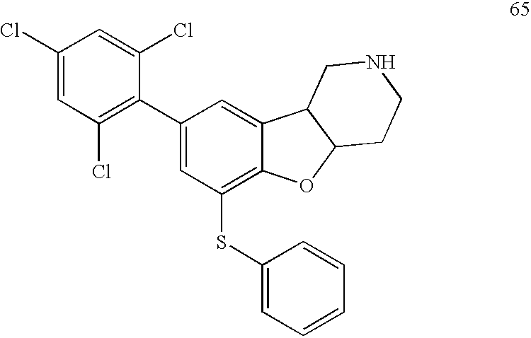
C1(Cl)=CC(Cl)=C(C2=CC(SC3=CC=CC=C3)=C3C(=C2)C2C(O3)CCNC2)C(Cl)=C1
